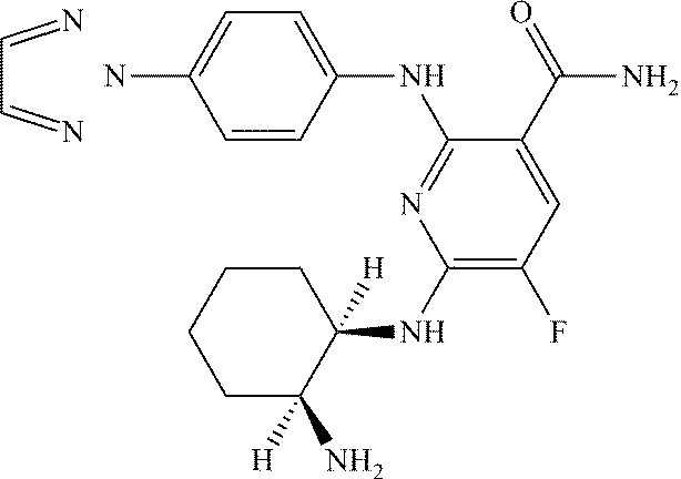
C1=CC(NC2=NC(NC3([H])C(N)([H])CCCC3)=C(F)C=C2C(=O)N)=CC=C1N.N=CC=N
